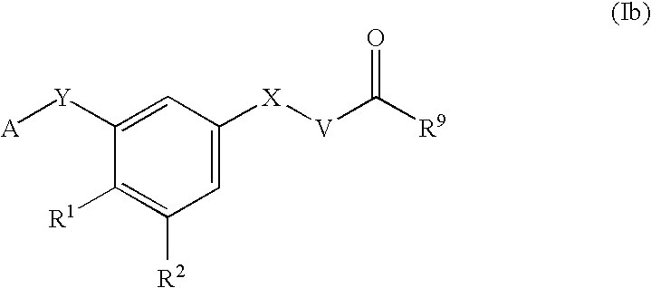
C1([Y][A])=CC([X][V]C([R9])=O)=CC([R2])=C1[R1]
